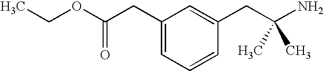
C(C(N)(C)C)C1=CC(CC(OCC)=O)=CC=C1
